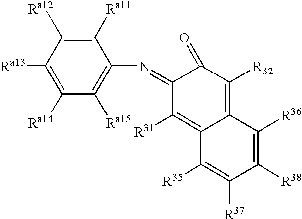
C1([Ra13])=C([Ra14])C([Ra15])=C(N=C2C([R31])=C3C(=C([R32])C2=O)C([R36])=C([R38])C([R37])=C3[R35])C([Ra11])=C1[Ra12]
